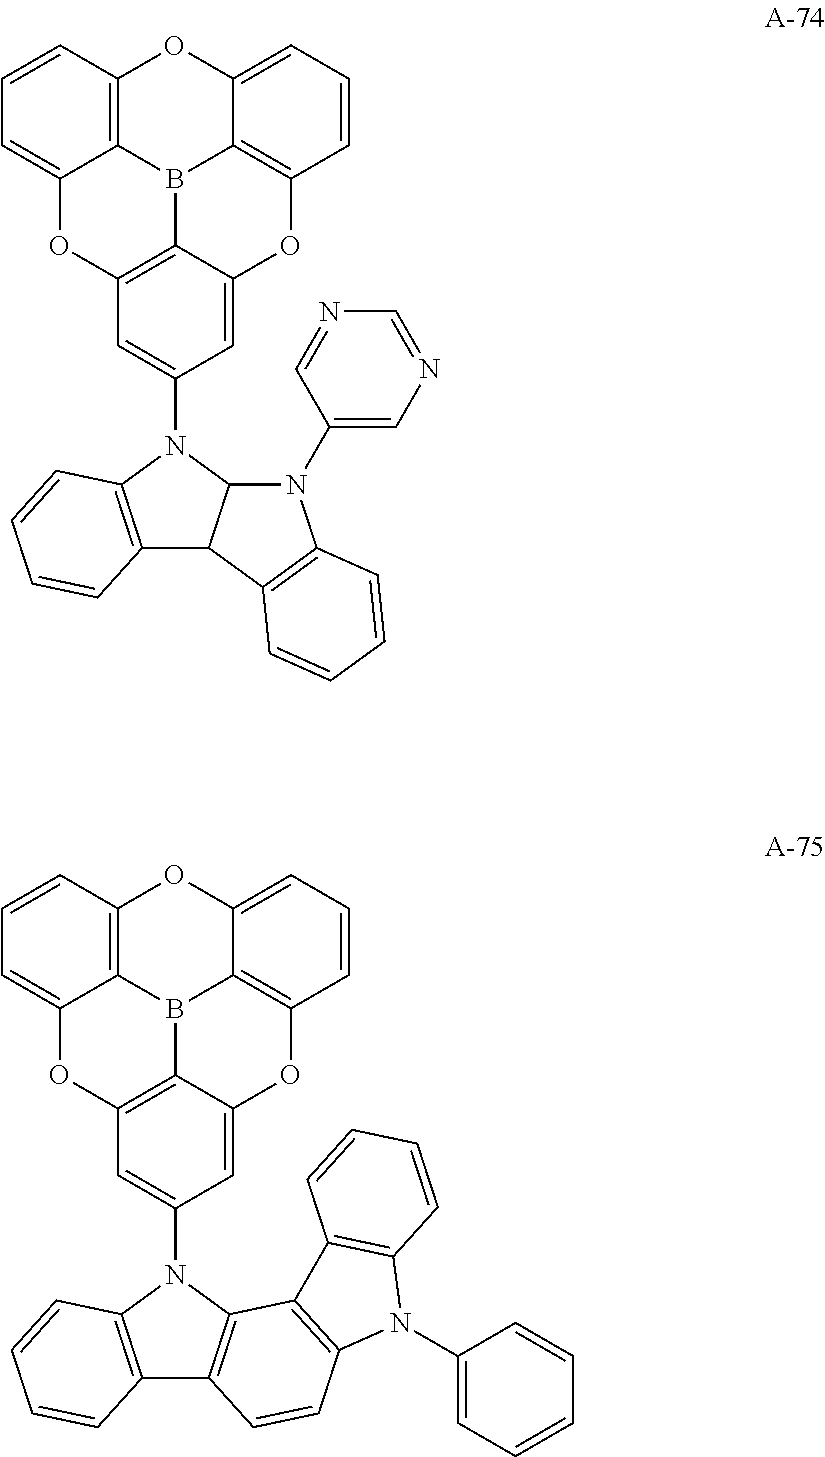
C12=C3C=CC=C1OC1=C4B2C2=C(C=CC=C2O3)OC4=CC(N2C3=C(C4C2N(C2=CN=CN=C2)C2=C4C=CC=C2)C=CC=C3)=C1.C12=C3C=CC=C1OC1=C4B2C2=C(C=CC=C2O3)OC4=CC(N2C3=C(C4=C2C2=C(C=C4)N(C4=CC=CC=C4)C4=C2C=CC=C4)C=CC=C3)=C1
